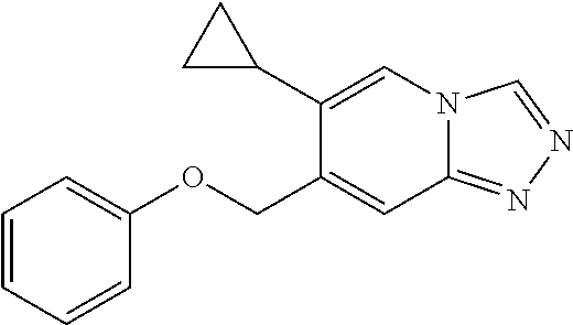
C1=CC=CC(OCC2=CC3=NN=CN3C=C2C2CC2)=C1
